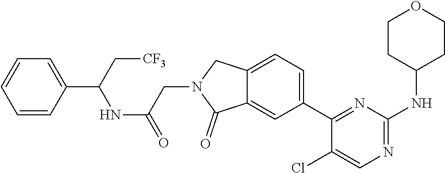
C12=CC(C3=NC(NC4CCOCC4)=NC=C3Cl)=CC=C1CN(CC(NC(C1=CC=CC=C1)C[CF3])=O)C2=O
